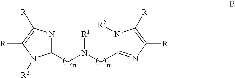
C1(CN(CC2=NC([R])=C([R])N2[R2])[R1])=NC([R])=C([R])N1[R2]
